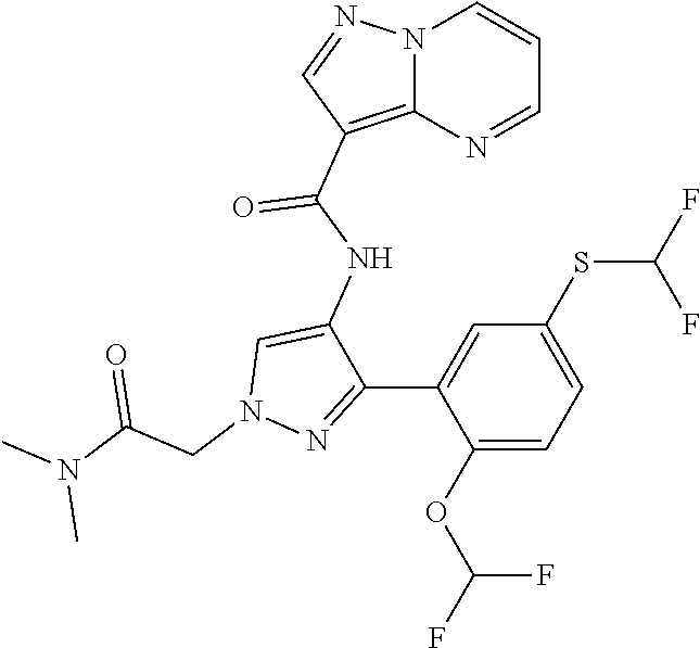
N1=C(C2=CC(SC(F)F)=CC=C2OC(F)F)C(NC(=O)C2=C3N(N=C2)C=CC=N3)=CN1CC(N(C)C)=O
